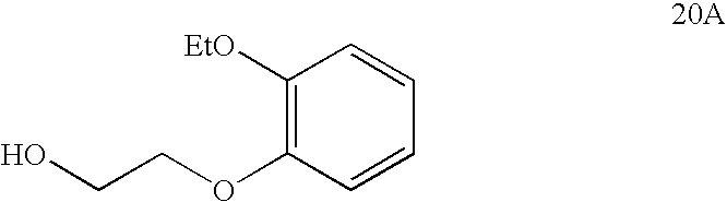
C1([EtO])=C(OCCO)C=CC=C1
